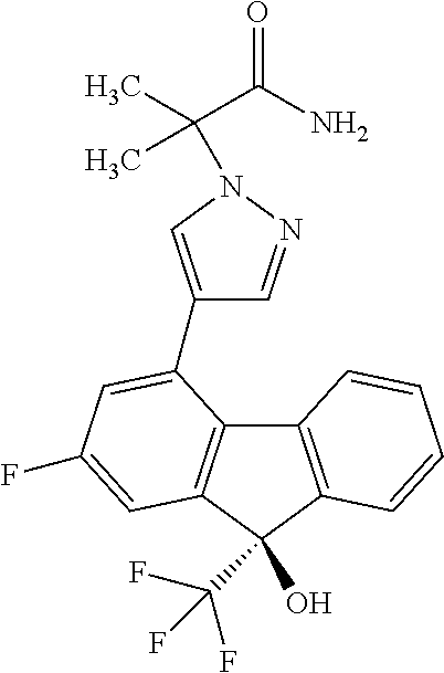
C12=C(C(O)(C(F)(F)F)C3=C1C(C1=CN(C(C)(C)C(N)=O)N=C1)=CC(F)=C3)C=CC=C2
